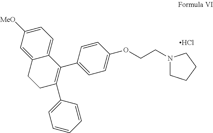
C12=CC=C([MeO])C=C1CCC(C1=CC=CC=C1)=C2C1=CC=C(OCCN2CCCC2)C=C1.Cl
